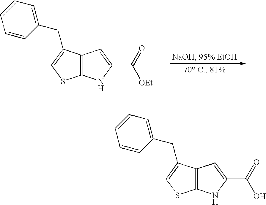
C12=C(C(CC3=CC=CC=C3)=CS1)C=C(C(=O)[OEt])N2.C12=C(C(CC3=CC=CC=C3)=CS1)C=C(C(=O)O)N2
